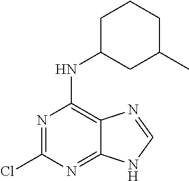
C1C(NC2=C3C(=NC(Cl)=N2)NC=N3)CC(C)CC1
